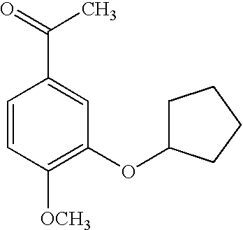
C1=CC([OCH3])=C(OC2CCCC2)C=C1C(=O)C
